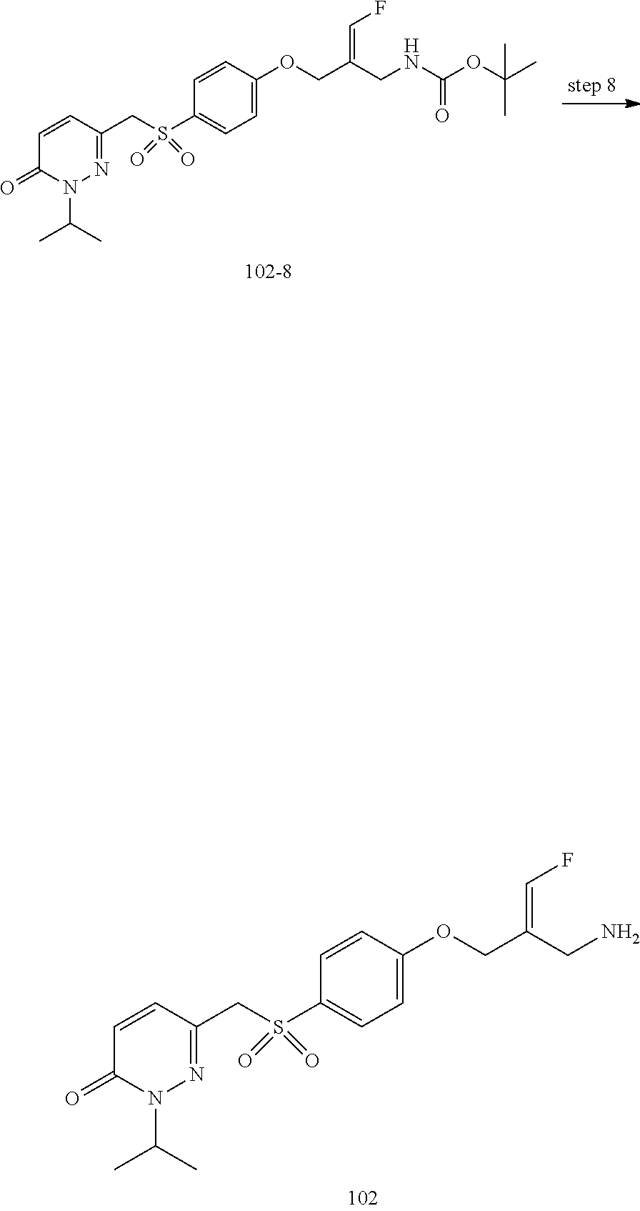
N1=C(CS(C2=CC=C(OCC(CN)=CF)C=C2)(=O)=O)C=CC(=O)N1C(C)C.N1=C(CS(C2=CC=C(OCC(CNC(OC(C)(C)C)=O)=CF)C=C2)(=O)=O)C=CC(=O)N1C(C)C
